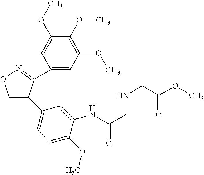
C1=C(C2=CC=C(OC)C(NC(CNCC(OC)=O)=O)=C2)C(C2=CC(OC)=C(OC)C(OC)=C2)=NO1
